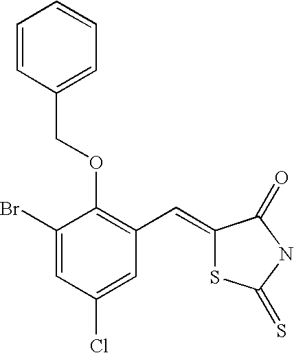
C(OC1=C(C=C2SC(=S)NC2=O)C=C(Cl)C=C1Br)C1=CC=CC=C1
